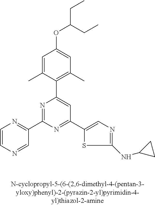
C1=C(C)C(C2=CC(C3=CN=C(NC4CC4)S3)=NC(C3=NC=CN=C3)=N2)=C(C)C=C1OC(CC)CC
